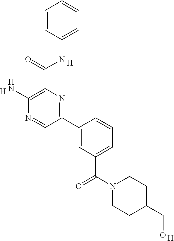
C1=C(NC(C2=C(N)N=CC(C3=CC(C(N4CCC(CO)CC4)=O)=CC=C3)=N2)=O)C=CC=C1.[H].[H].[H]
